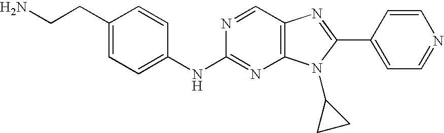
N(C1=NC2=C(C=N1)N=C(C1=CC=NC=C1)N2C1CC1)C1=CC=C(CCN)C=C1
